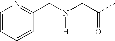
C(N(CC(C)=O)[H])C1=NC=CC=C1
